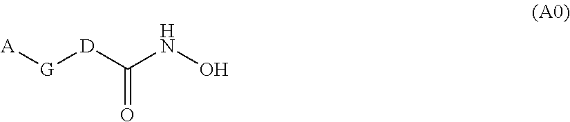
[A][G][D]C(NO)=O
